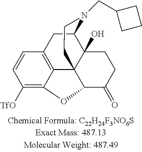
C1=CC([TfO])=C2C3=C1CC1C4(O)C3(CCN1CC1CCC1)C(C(=O)CC4)O2
